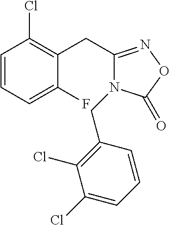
C1=CC=C(F)C(CC2=NOC(=O)N2CC2=C(Cl)C(Cl)=CC=C2)=C1Cl
